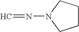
C1CCN(N=C)C1
